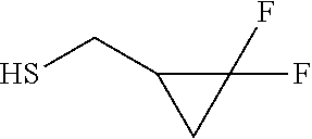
C(S)C1C(F)(F)C1
